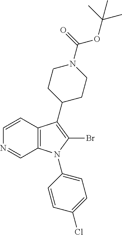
C1=CC2=C(C=N1)N(C1=CC=C(Cl)C=C1)C(Br)=C2C1CCN(C(=O)OC(C)(C)C)CC1
